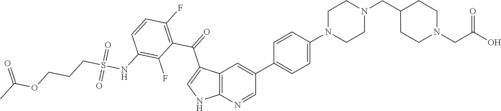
C12=C(N=CC(C3=CC=C(N4CCN(CC5CCN(CC(O)=O)CC5)CC4)C=C3)=C1)NC=C2C(C1=C(F)C=CC(NS(CCCOC(C)=O)(=O)=O)=C1F)=O
